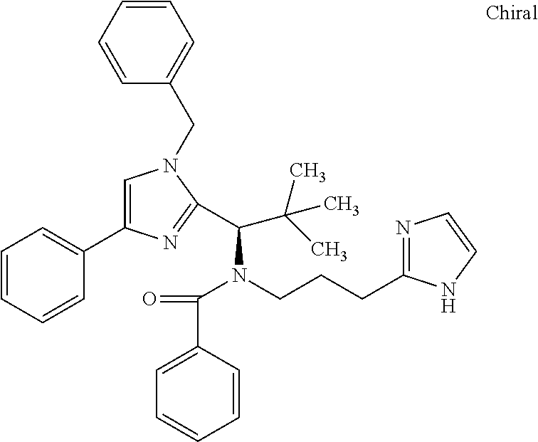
C1=C(C2=CC=CC=C2)N=C(C(N(CCCC2=NC=CN2)C(C2=CC=CC=C2)=O)C(C)(C)C)N1CC1=CC=CC=C1
